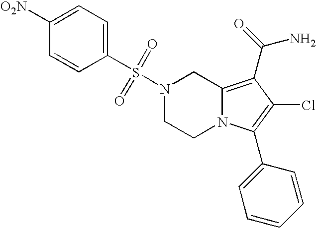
S(N1CCN2C(=C(C(N)=O)C(Cl)=C2C2=CC=CC=C2)C1)(=O)(C1=CC=C([O2N])C=C1)=O
